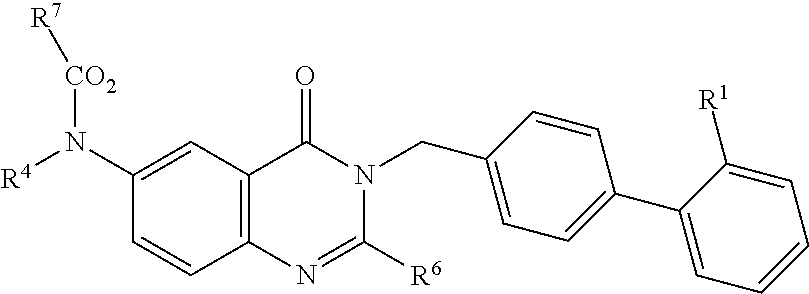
C1(N([R4])[CO2][R7])=CC2=C(C=C1)N=C([R6])N(CC1=CC=C(C3=CC=CC=C3[R1])C=C1)C2=O
